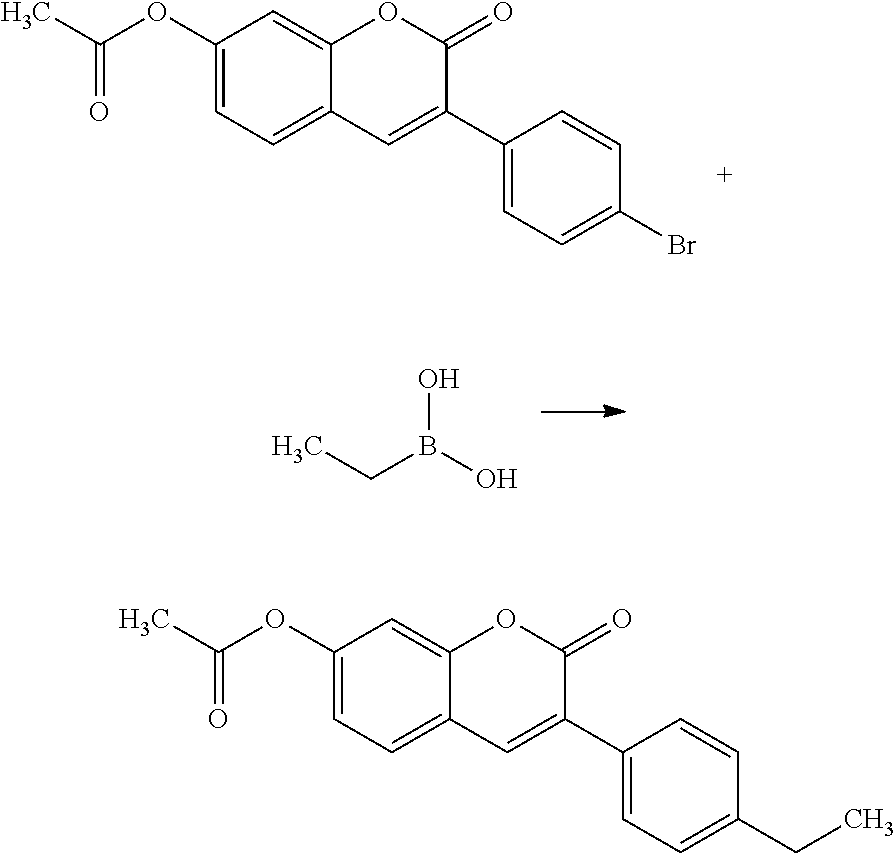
C1(OC(=O)C)=CC=C2C(=C1)OC(=O)C(C1=CC=C(Br)C=C1)=C2.OB(CC)O.C1(OC(=O)C)=CC=C2C(=C1)OC(=O)C(C1=CC=C(CC)C=C1)=C2
